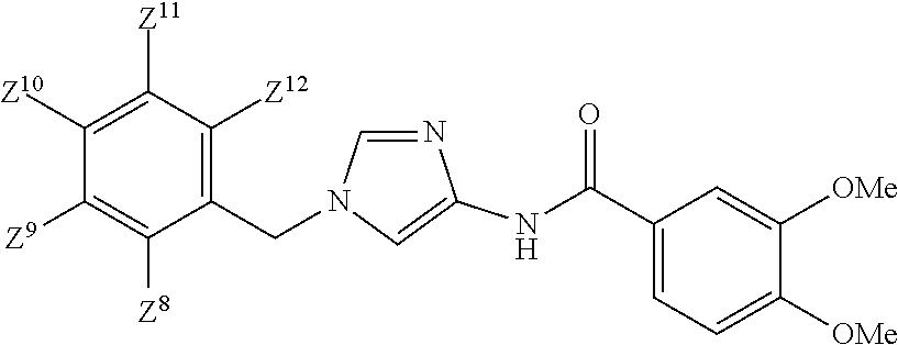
C1([Z10])=C([Z11])C([Z12])=C(CN2C=NC(NC(C3=CC=C([OMe])C([OMe])=C3)=O)=C2)C([Z8])=C1[Z9]
